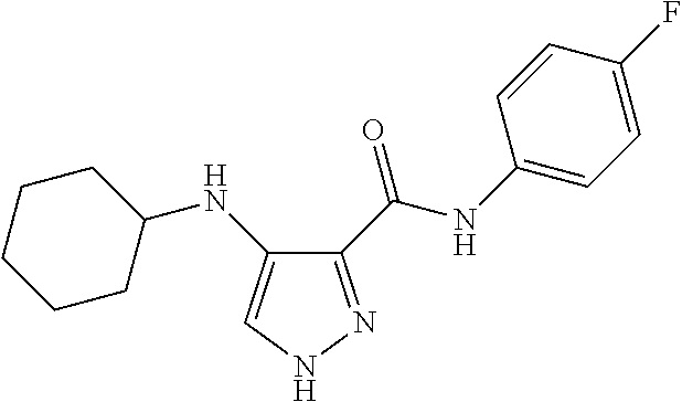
C1(NC2=CNN=C2C(NC2=CC=C(F)C=C2)=O)CCCCC1
